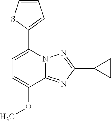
C1=C(OC)C2=NC(C3CC3)=NN2C(C2=CC=CS2)=C1
